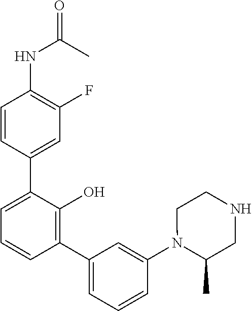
O=C(C)NC1=C(F)C=C(C2=CC=CC(C3=CC=CC(N4C(C)CNCC4)=C3)=C2O)C=C1
